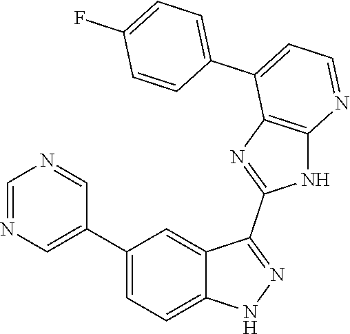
C1=NC=C(C2=CC=C3C(=C2)C(C2=NC4=C(N2)N=CC=C4C2=CC=C(F)C=C2)=NN3)C=N1
